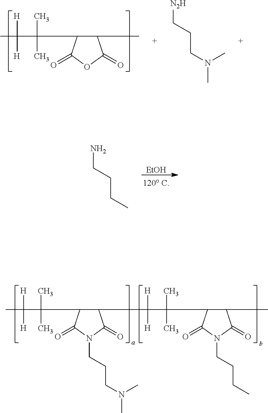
[H]C(C)(C(C1C(C)C(=O)OC1=O)(C)C)[H].[N2H]CCCN(C)C.[EtOH].NCCCC.[H]C(C)(C(C1C(C(C(C)(C)C2C(C)C(=O)N(CCCC)C2=O)([H])[H])C(=O)N(CCCN(C)C)C1=O)(C)C)[H]
